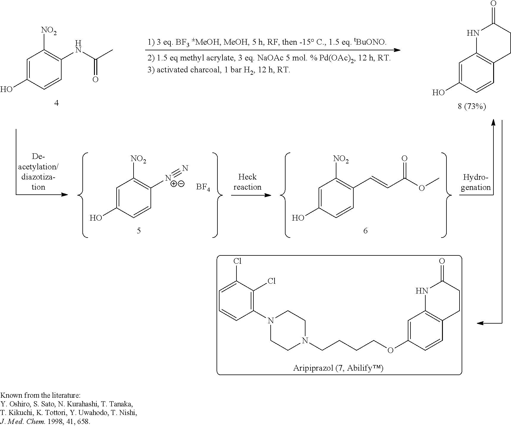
C1=C(O)C=CC([N+]#N)=C1[NO2].[BF4].C1=C(O)C=CC(C=CC(OC)=O)=C1[NO2].C1=C(O)C=CC2=C1NC(=O)CC2.C1=C(O)C=CC(NC(C)=O)=C1[NO2].C1=C(Cl)C(Cl)=C(N2CCN(CCCCOC3=CC4=C(C=C3)CCC(=O)N4)CC2)C=C1
